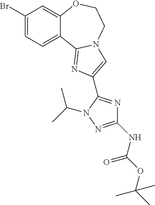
C1(Br)=CC=C2C(=C1)OCCN1C2=NC(C2=NC(NC(OC(C)(C)C)=O)=NN2C(C)C)=C1
